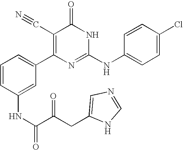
C1(NC(C(CC2=CN=CN2)=O)=O)=CC(C2=C(C#N)C(=O)NC(NC3=CC=C(Cl)C=C3)=N2)=CC=C1
